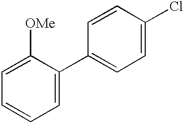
C1=C(Cl)C=CC(C2=CC=CC=C2[OMe])=C1
